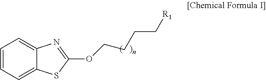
C1=CC=C2C(=C1)N=C(OCCCC[R1])S2
